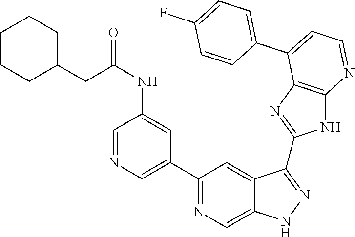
C1(C2=NC=C3C(=C2)C(C2=NC4=C(N2)N=CC=C4C2=CC=C(F)C=C2)=NN3)=CN=CC(NC(=O)CC2CCCCC2)=C1
